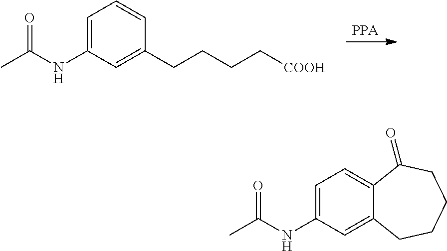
C1=C(NC(=O)C)C=C2C(=C1)C(=O)CCCC2.[PPA].C1=C(NC(C)=O)C=C(CCCC[COOH])C=C1
